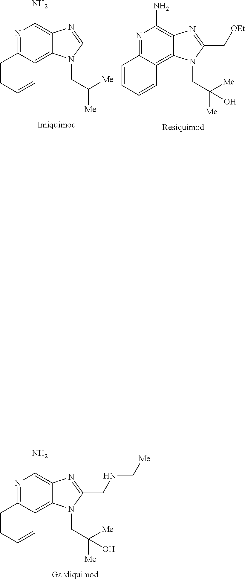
N1=C2C(=C3C(=C1N)N=C(CNC[Me])N3CC([Me])([Me])O)C=CC=C2.N1=C2C(=C3C(=C1N)N=CN3CC([Me])[Me])C=CC=C2.N1=C2C(=C3C(=C1N)N=C(C[OEt])N3CC([Me])([Me])O)C=CC=C2
